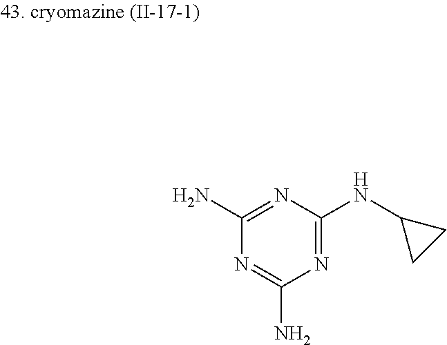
C1(N)=NC(NC2CC2)=NC(N)=N1
